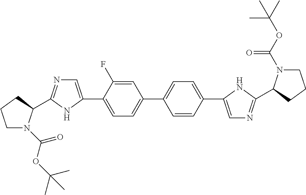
C1=C(F)C(C2=CN=C(C3N(C(OC(C)(C)C)=O)CCC3)N2)=CC=C1C1=CC=C(C2=CN=C(C3N(C(OC(C)(C)C)=O)CCC3)N2)C=C1
